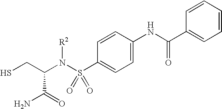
C(S)C(N(S(C1=CC=C(NC(C2=CC=CC=C2)=O)C=C1)(=O)=O)[R2])C(N)=O
